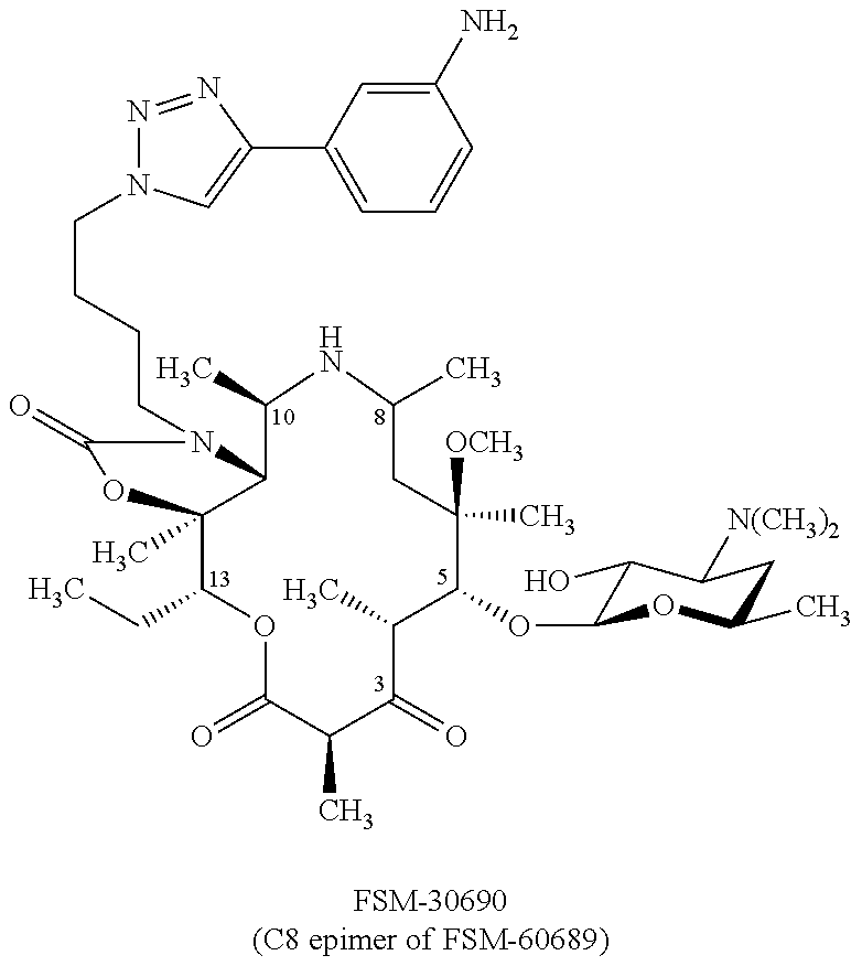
C1(CC)C2(C)C(N(CCCCN3N=NC(C4=CC=CC(N)=C4)=C3)C(=O)O2)C(C)NC(C)CC([OCH3])(C)C(OC2C(O)C([N(CH3)2])CC(C)O2)C(C)C(=O)C(C)C(=O)O1.[FSM-30690(C8 epimer of FSM-60689)]
